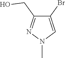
C1(CO)=NN(C)C=C1Br
